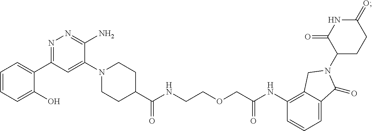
C1(C(=O)NCCOCC(NC2=C3C(=CC=C2)C(=O)N(C2CCC(=O)NC2=O)C3)=O)CCN(C2=CC(C3=CC=CC=C3O)=NN=C2N)CC1
